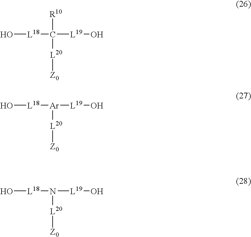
O[L18]C([L19]O)([R10])[L20][Z0].O[L18][Ar]([L19]O)[L20][Z0].O[L18]N([L19]O)[L20][Z0]
